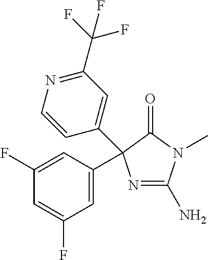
C1(N)=NC(C2=CC(F)=CC(F)=C2)(C2=CC(C(F)(F)F)=NC=C2)C(=O)N1C
